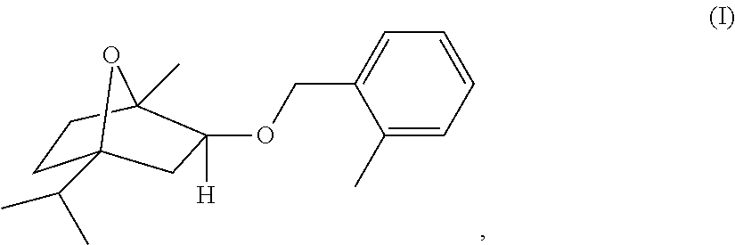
C1C2(C(C)C)CC([H])(OCC3=CC=CC=C3C)C(C)(C1)O2
